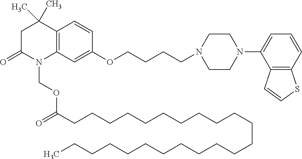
C12=C(C=C(OCCCCN3CCN(C4=CC=CC5=C4C=CS5)CC3)C=C1)N(COC(CCCCCCCCCCCCCCCCCCCCCCC)=O)C(=O)CC2(C)C
